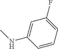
C1=CC=C(F)C=C1NC
